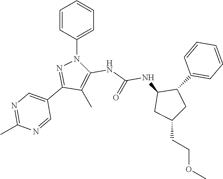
C1(C)=C(NC(=O)NC2CC(CCOC)CC2C2=CC=CC=C2)N(C2=CC=CC=C2)N=C1C1=CN=C(C)N=C1
